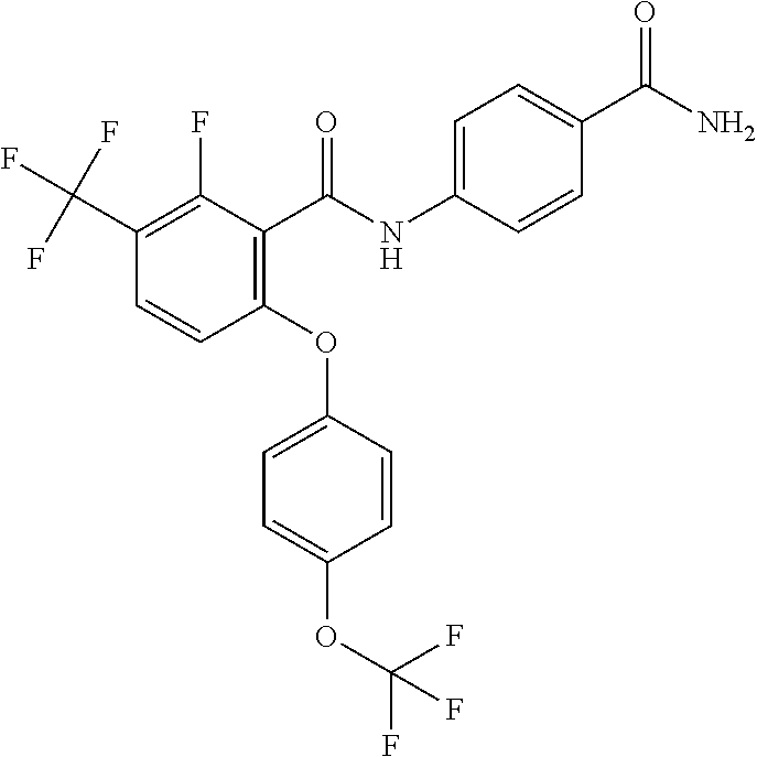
NC(C1=CC=C(NC(C2=C(OC3=CC=C(OC(F)(F)F)C=C3)C=CC(C(F)(F)F)=C2F)=O)C=C1)=O
